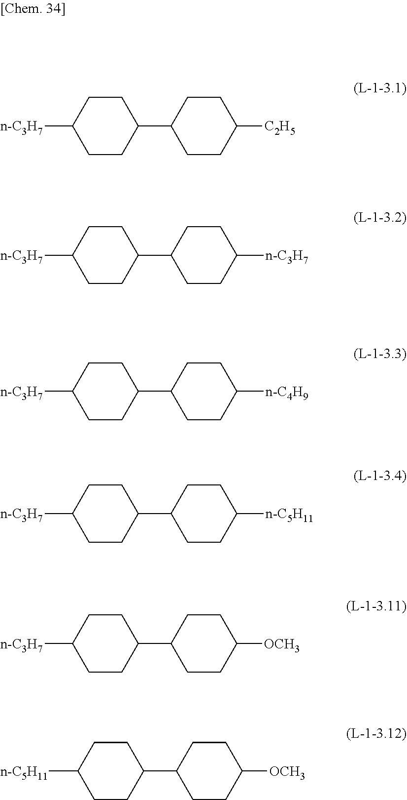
C1CC([C2H5])CCC1C1CCC([n-C3H7])CC1.C1CC([n-C3H7])CCC1C1CCC([n-C3H7])CC1.C1CC([n-C4H9])CCC1C1CCC([n-C3H7])CC1.C1CC([n-C5H11])CCC1C1CCC([n-C3H7])CC1.C1CC([OCH3])CCC1C1CCC([n-C3H7])CC1.C1CC([OCH3])CCC1C1CCC([n-C5H11])CC1
